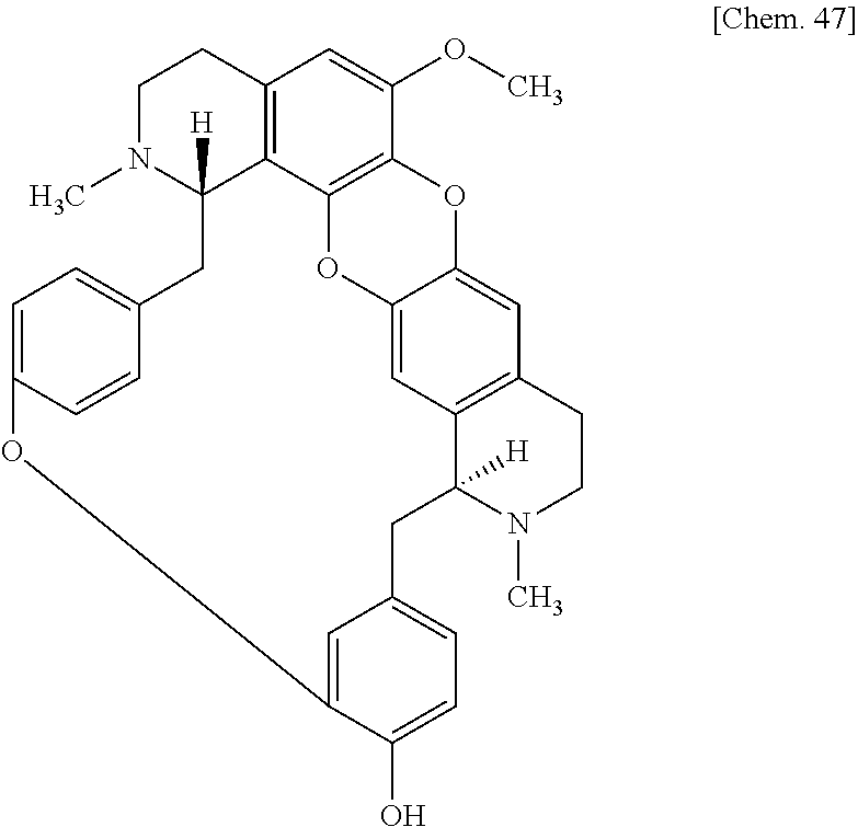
C12=C3C4=C(C(OC)=C1)OC1=CC5=C(C=C1O4)C([H])(N(C)CC5)CC1=CC=C(O)C(=C1)OC1=CC=C(CC3([H])N(C)CC2)C=C1
